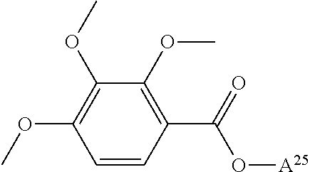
O([A25])C(C1=C(OC)C(OC)=C(OC)C=C1)=O
